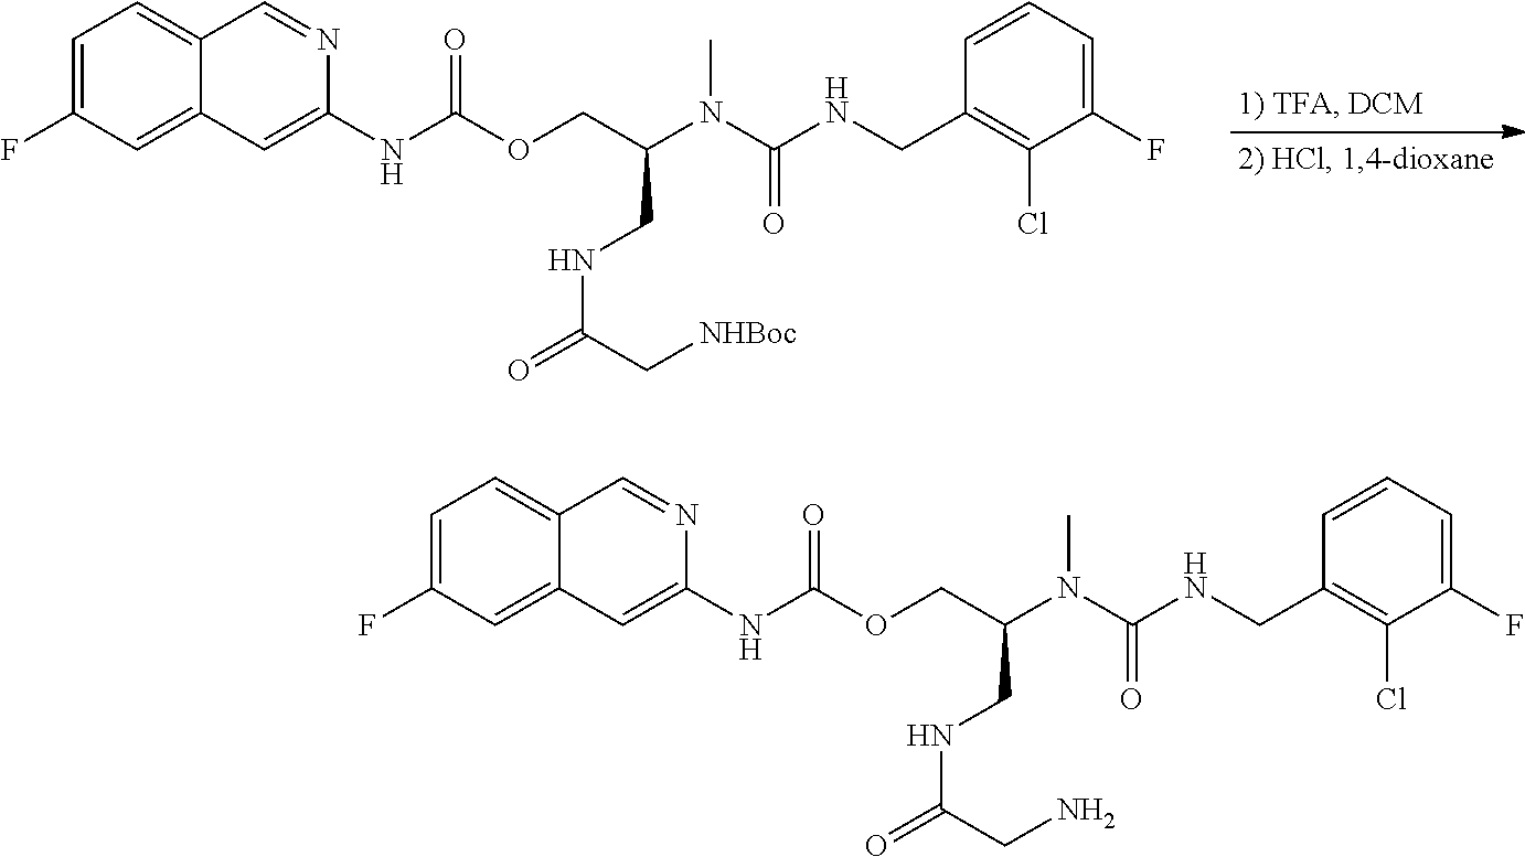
C1=C(F)C=C2C(=C1)C=NC(NC(OCC(N(C)C(NCC1=C(Cl)C(F)=CC=C1)=O)CNC(=O)CN)=O)=C2.C1=C(F)C=C2C(=C1)C=NC(NC(OCC(N(C)C(NCC1=C(Cl)C(F)=CC=C1)=O)CNC(=O)C[NHBoc])=O)=C2
